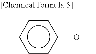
c1(OC)ccc(C)cc1
